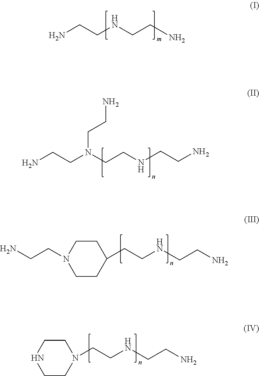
NCCNCCN.NCCN(CCNCCN)CCN.C1(CCNCCN)CCN(CCN)CC1.N1(CCNCCN)CCNCC1
